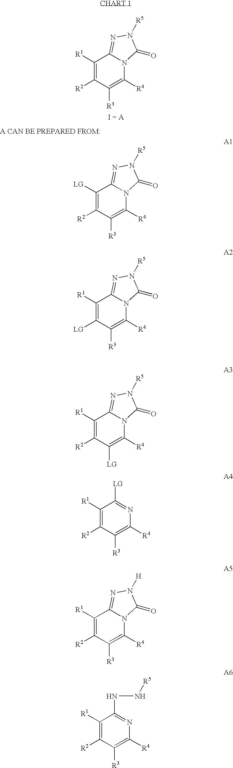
C1([R1])=C([R2])C([R3])=C([R4])N2C1=NN([R5])C2=O.C1([LG])=C([R2])C([R3])=C([R4])N2C1=NN([R5])C2=O.C1([R1])=C([LG])C([R3])=C([R4])N2C1=NN([R5])C2=O.C1([R1])=C([R2])C([LG])=C([R4])N2C1=NN([R5])C2=O.C1([R1])=C([R2])C([R3])=C([R4])N2C1=NN([H])C2=O.C1([R1])=C([R2])C([R3])=C([R4])N=C1[LG].C1([R1])=C([R2])C([R3])=C([R4])N=C1NN[R5]
